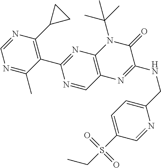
C1=NC(C2CC2)=C(C2=NC3=C(C=N2)N=C(NCC2=CC=C(S(CC)(=O)=O)C=N2)C(=O)N3C(C)(C)C)C(C)=N1
